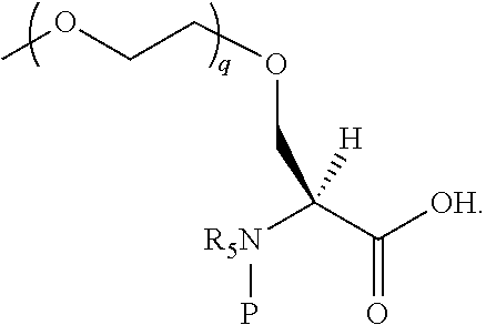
[R5N](C(C([OH])=O)([H])COCCOC)P
